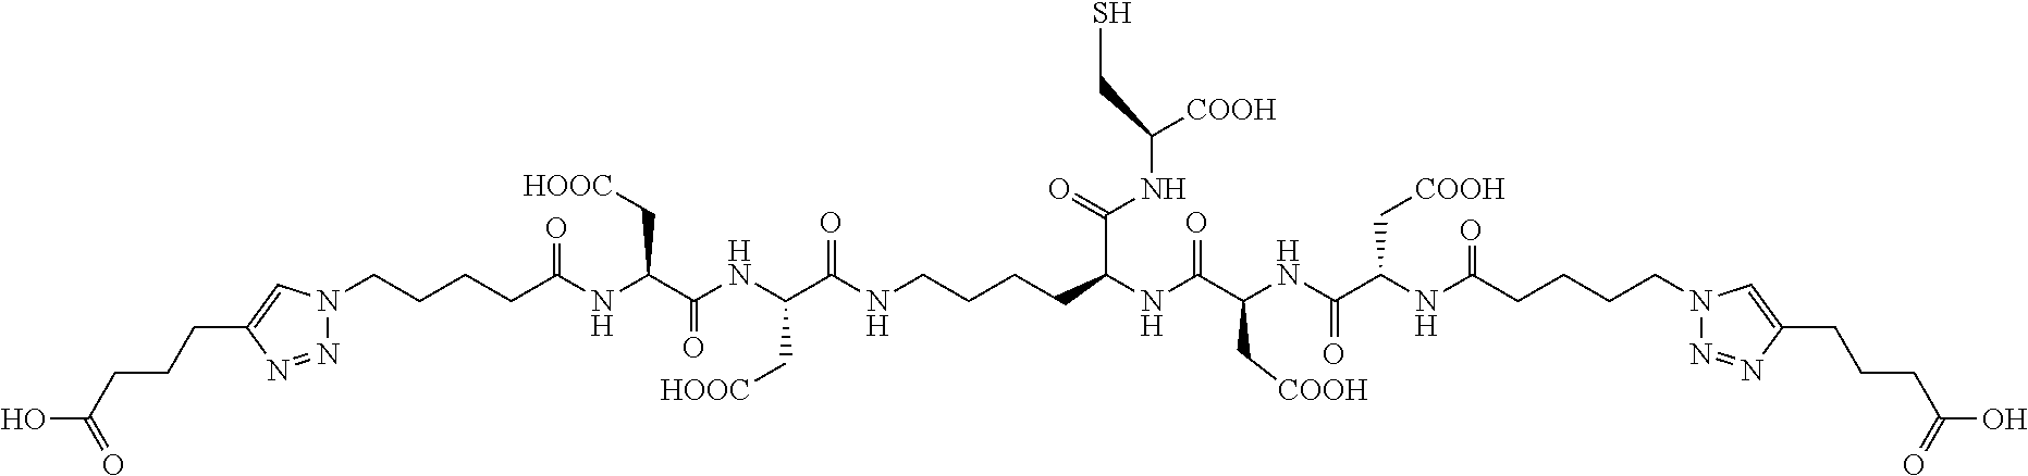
N1=NC(CCCC(O)=O)=CN1CCCCC(NC(C(NC(C(NCCCCC(NC(C(NC(C(NC(CCCCN1N=NC(CCCC(O)=O)=C1)=O)C[COOH])=O)C[COOH])=O)C(=O)NC([COOH])CS)=O)C[HOOC])=O)C[HOOC])=O
